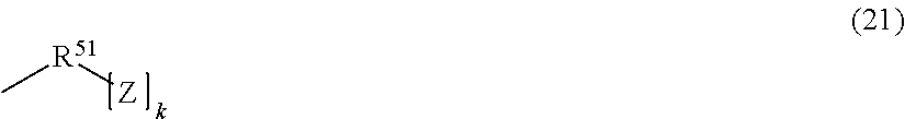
C[R51][Z]
